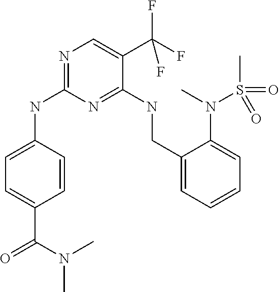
C1=C(NC2=NC=C(C(F)(F)F)C(NCC3=CC=CC=C3N(S(C)(=O)=O)C)=N2)C=CC(C(=O)N(C)C)=C1
